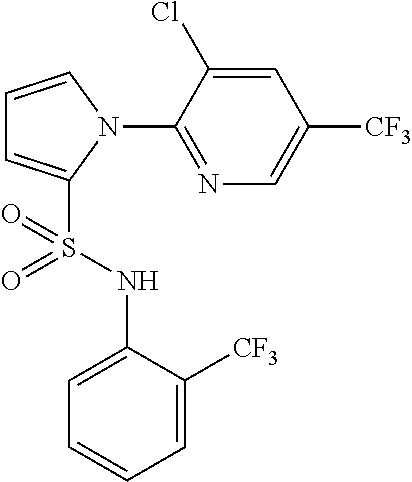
C1=CN(C2=NC=C([CF3])C=C2Cl)C(S(NC2=CC=CC=C2[CF3])(=O)=O)=C1
